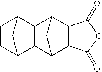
C12C(C3C4C(C1C3)C(=O)OC4=O)C1C=CC2C1
